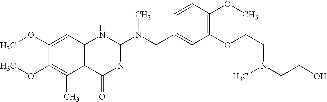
C1(OC)=CC2=C(C(C)=C1OC)C(=O)N=C(N(CC1=CC(OCCN(CCO)C)=C(OC)C=C1)C)N2
